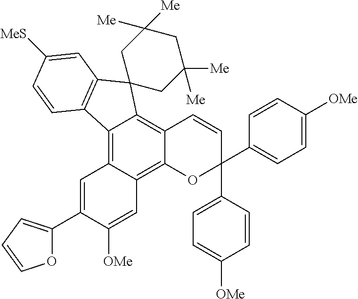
C12=C3C(=C4C(=C1C1(C5=C2C=CC([MeS])=C5)CC([Me])([Me])CC([Me])([Me])C1)C=CC(C1=CC=C([OMe])C=C1)(C1=CC=C([OMe])C=C1)O4)C=C([OMe])C(C1=CC=CO1)=C3
